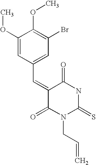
C1(OC)=CC(C=C2C(=O)N(CC=C)C(=S)NC2=O)=CC(Br)=C1OC
